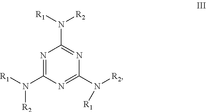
N1=C(N([R2])[R1])N=C(N([R2])[R1])N=C1N([R2])[R1]
